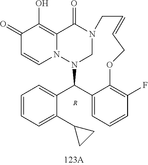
C1(=O)C=CN2C(=C1O)C(=O)N1CN2C(C2=CC=CC=C2C2CC2)C2=CC=CC(F)=C2OCC=CC1.[R]
